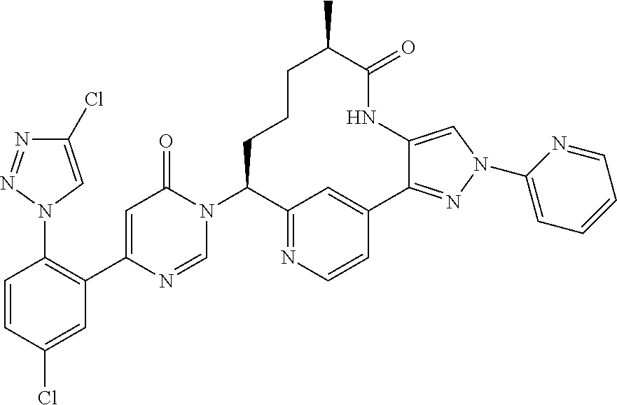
N1(C2=C(C3=CC(=O)N(C4C5=NC=CC(=C5)C5=NN(C6=CC=CC=N6)C=C5NC(=O)C(C)CCC4)C=N3)C=C(Cl)C=C2)C=C(Cl)N=N1
